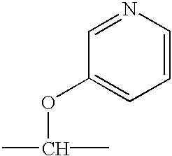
N1=CC(OC(C)C)=CC=C1
